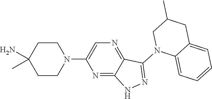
N1(C2=NNC3=NC(N4CCC(N)(C)CC4)=CN=C23)C2=CC=CC=C2CC(C)C1
